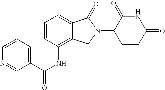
N1C(=O)CCC(N2C(=O)C3=CC=CC(NC(=O)C4=CC=CN=C4)=C3C2)C1=O
